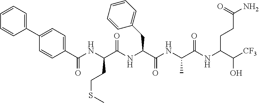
C1=CC(C(NC(C(NC(C(NC(C(NC(C([CF3])O)CCC(N)=O)=O)C)=O)CC2=CC=CC=C2)=O)CCSC)=O)=CC=C1C1=CC=CC=C1
